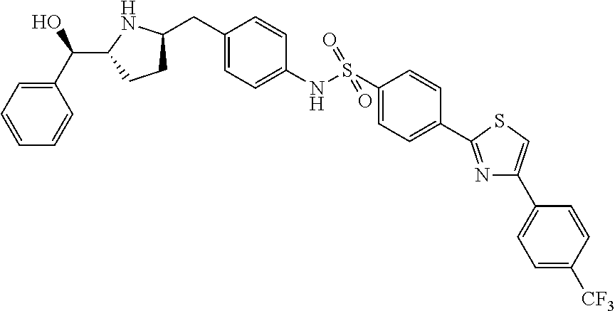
C1(C(C2NC(CC3=CC=C(NS(C4=CC=C(C5=NC(C6=CC=C([CF3])C=C6)=CS5)C=C4)(=O)=O)C=C3)CC2)O)=CC=CC=C1
